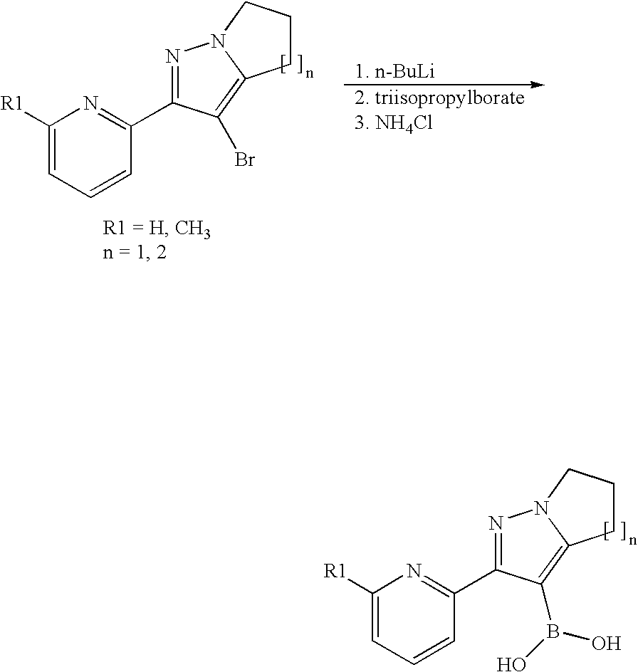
C1([R1])=CC=CC(C2=NN3C(=C2B(O)O)CCC3)=N1.C1([R1])=CC=CC(C2=NN3C(=C2Br)CCC3)=N1
